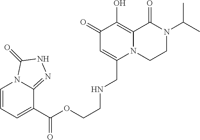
C1(=O)C=C(CNCCOC(C2=CC=CN3C2=NNC3=O)=O)N2C(=C1O)C(=O)N(C(C)C)CC2
